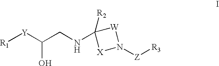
[R1][Y]C(CNC1([R2])[X]N([Z][R3])[W]1)O
